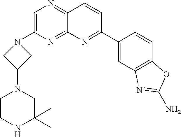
C1=C(N2CC(N3CC(C)(C)NCC3)C2)N=C2C(=N1)C=CC(C1=CC3=C(C=C1)OC(N)=N3)=N2
